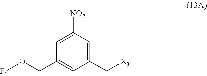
C(C1=CC(C[X3])=CC([NO2])=C1)O[P1]
